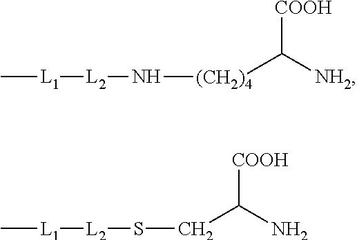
C[L1][L2]N[(CH2)4]C([NH2])[COOH].C[L1][L2]SCC(N)[COOH]
